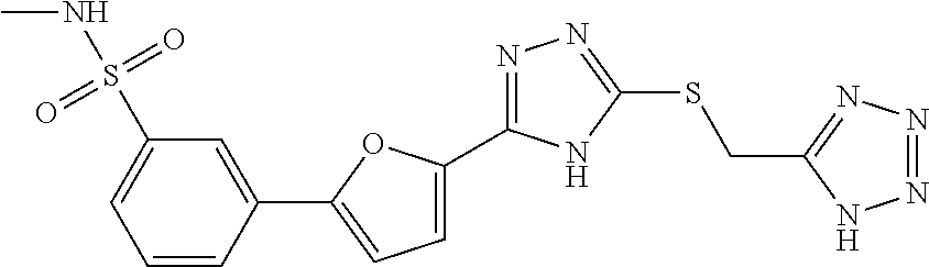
C1=C(C2=NN=C(SCC3=NN=NN3)N2)OC(C2=CC(S(NC)(=O)=O)=CC=C2)=C1
